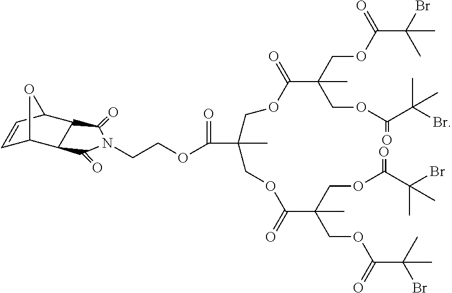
C1=CC2C3C(=O)N(CCOC(=O)C(COC(C(COC(C(Br)(C)C)=O)(COC(C(Br)(C)C)=O)C)=O)(COC(C(COC(C(Br)(C)C)=O)(COC(C(Br)(C)C)=O)C)=O)C)C(=O)C3C1O2
